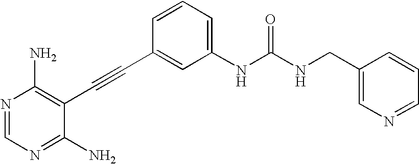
N1=CN=C(N)C(C#CC2=CC(NC(NCC3=CN=CC=C3)=O)=CC=C2)=C1N
